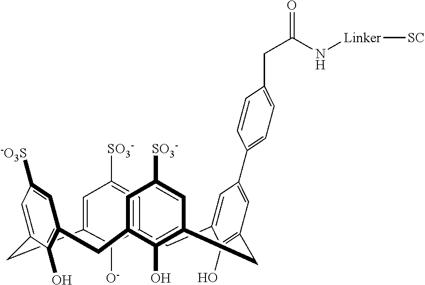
C12=CC([SO3-])=CC(=C1[O-])CC1=CC(C3=CC=C(CC(=O)N[Linker][SC])C=C3)=CC(=C1O)CC1=C(O)C(=CC([SO3-])=C1)CC1=C(O)C(=CC([-O3S])=C1)C2
